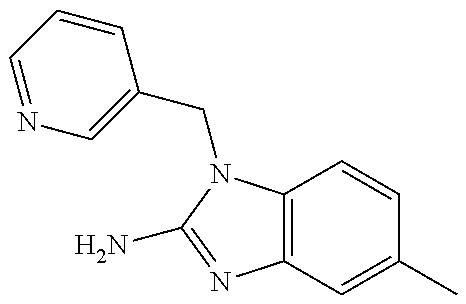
N1=CC=CC(CN2C3=C(N=C2N)C=C(C)C=C3)=C1
